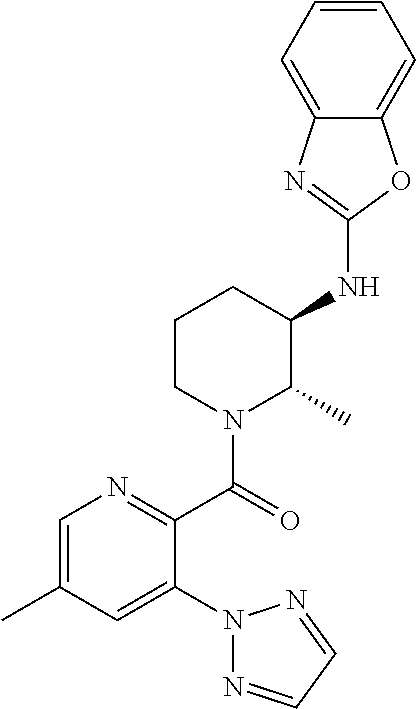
C1(NC2CCCN(C(=O)C3=NC=C(C)C=C3N3N=CC=N3)C2C)=NC2=CC=CC=C2O1
